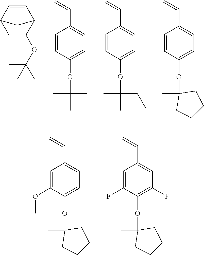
C12CC(OC(C)(C)C)C(C=C1)C2.C1=CC(OC(C)(C)C)=CC=C1C=C.C1=CC(OC(CC)(C)C)=CC=C1C=C.C1=CC(OC2(C)CCCC2)=CC=C1C=C.C1=C(OC)C(OC2(C)CCCC2)=CC=C1C=C.C1=C(F)C(OC2(C)CCCC2)=C(F)C=C1C=C
